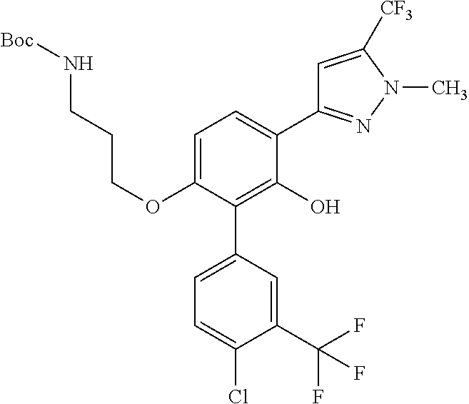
C1(OCCCN[Boc])=CC=C(C2=NN(C)C([CF3])=C2)C(O)=C1C1=CC=C(Cl)C(C(F)(F)F)=C1
